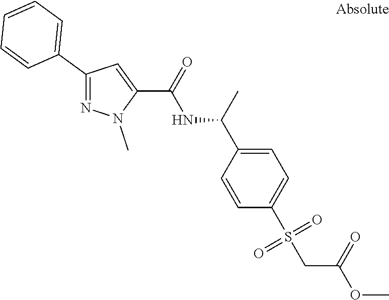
C1(C2=CC=CC=C2)=NN(C)C(C(=O)NC(C2=CC=C(S(CC(=O)OC)(=O)=O)C=C2)C)=C1
